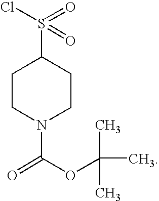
S(C1CCN(C(OC(C)(C)C)=O)CC1)(Cl)(=O)=O
